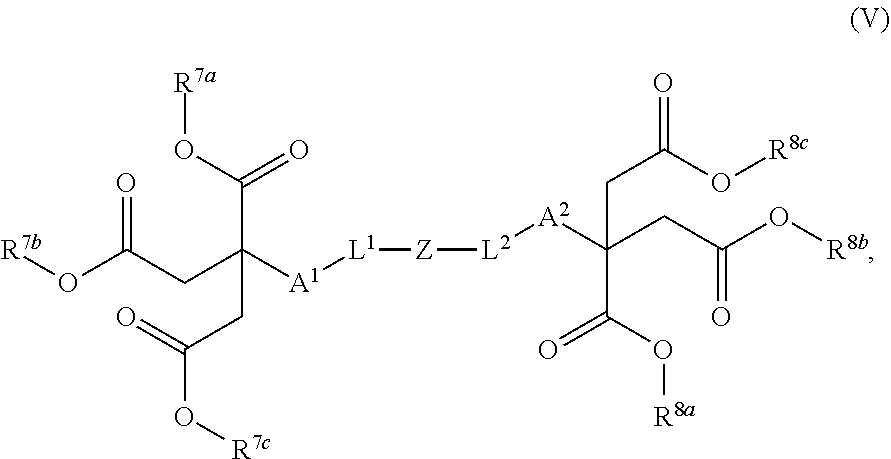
[Z]([L2][A2]C(CC(O[R8b])=O)(C(O[R8a])=O)CC(O[R8c])=O)[L1][A1]C(CC(O[R7b])=O)(C(O[R7a])=O)CC(O[R7c])=O
